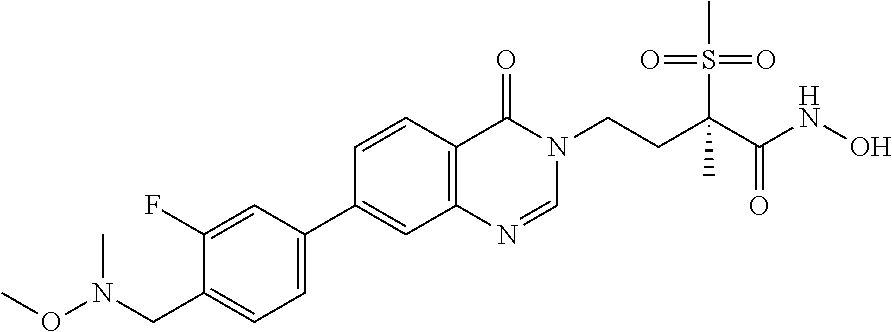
CN(OC)CC1=CC=C(C2=CC3=C(C=C2)C(=O)N(CCC(C(=O)NO)(S(C)(=O)=O)C)C=N3)C=C1F
